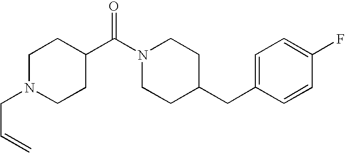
C1N(CC=C)CCC(C(N2CCC(CC3=CC=C(F)C=C3)CC2)=O)C1
